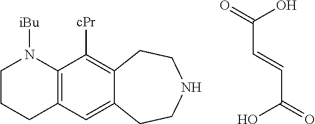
C(=O)(O)C=CC(O)=O.C1CCC2=C(N1[iBu])C([cPr])=C1C(=C2)CCNCC1
